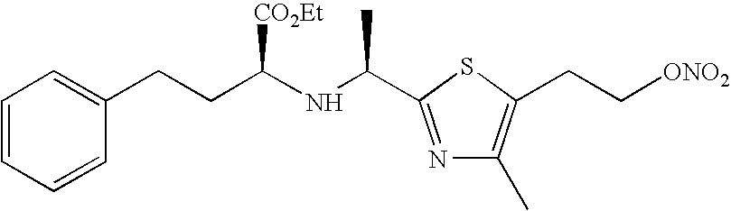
C1=CC=CC(CCC(NC(C2=NC(C)=C(CC[ONO2])S2)C)[CO2Et])=C1
